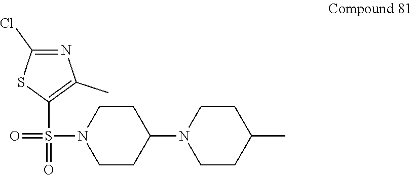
S(N1CCC(N2CCC(C)CC2)CC1)(C1=C(C)N=C(Cl)S1)(=O)=O
